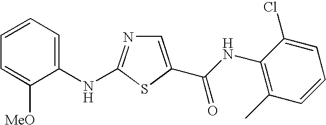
C1=CC=C([MeO])C(NC2=NC=C(C(NC3=C(C)C=CC=C3Cl)=O)S2)=C1
